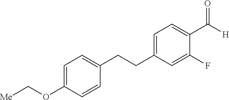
C1=C(CCC2=CC=C(OC[Me])C=C2)C=C(F)C(C([H])=O)=C1
